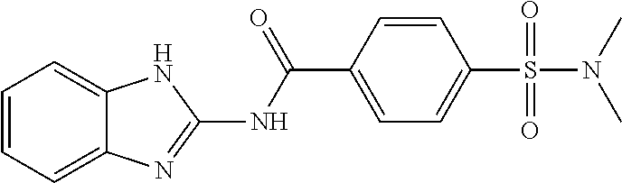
C1=CC=C2C(=C1)NC(NC(C1=CC=C(S(=O)(=O)N(C)C)C=C1)=O)=N2
